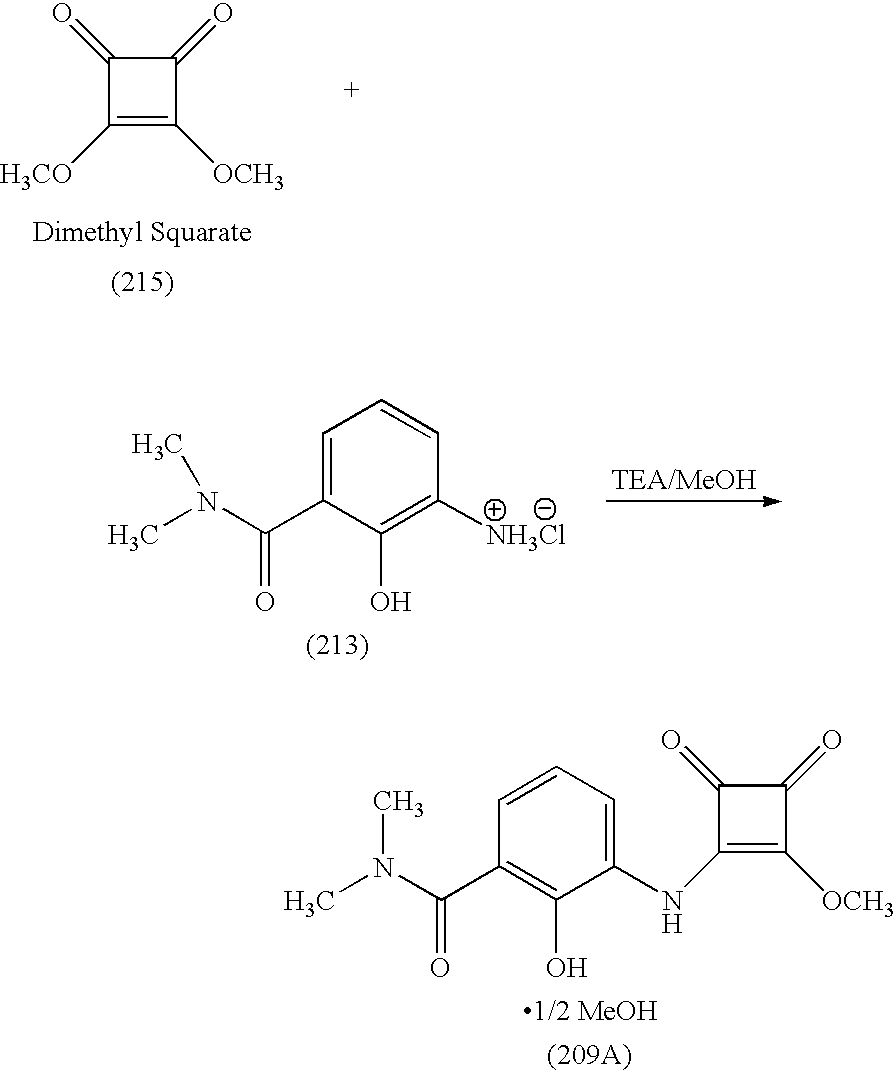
C1([H3CO])=C([OCH3])C(=O)C1=O.C1=C(C(N(C)C)=O)C(O)=C([NH3Cl])C=C1.C1=CC=C(NC2=C([OCH3])C(=O)C2=O)C(O)=C1C(N(C)C)=O
